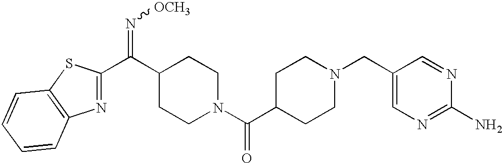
C(C1CCN(C(C2CCN(CC3=CN=C(N)N=C3)CC2)=O)CC1)(=N[OCH3])C1=NC2=C(S1)C=CC=C2
